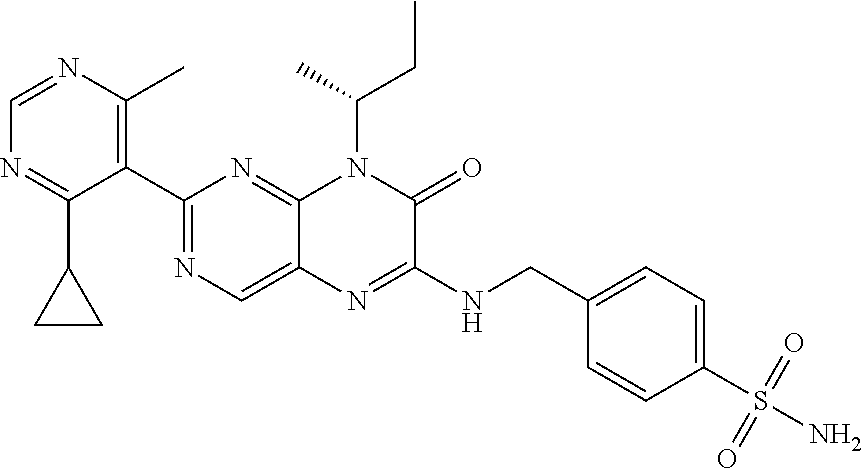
C1=NC(C)=C(C2=NC=C3C(=N2)N(C(C)CC)C(=O)C(NCC2=CC=C(S(N)(=O)=O)C=C2)=N3)C(C2CC2)=N1
